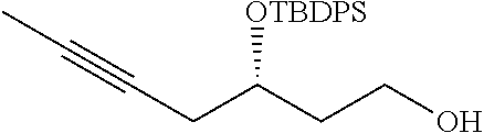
CC#CCC(CCO)[OTBDPS]
